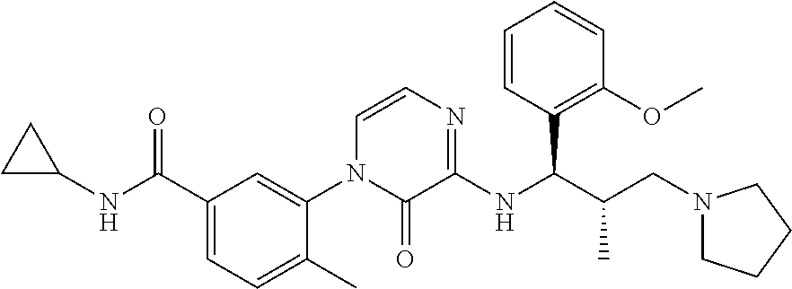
C1C(NC(C2=CC=C(C)C(N3C(=O)C(NC(C(CN4CCCC4)C)C4=C(OC)C=CC=C4)=NC=C3)=C2)=O)C1
